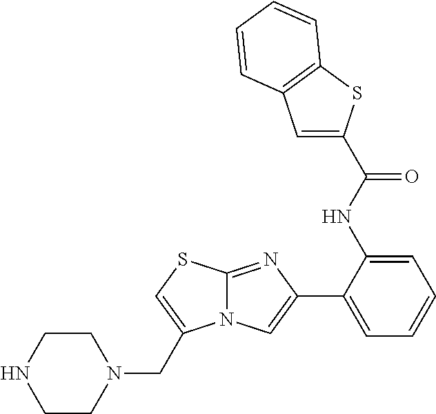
C12=NC(C3=CC=CC=C3NC(=O)C3=CC4=C(S3)C=CC=C4)=CN1C(CN1CCNCC1)=CS2
